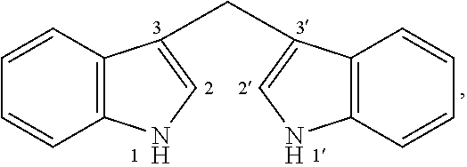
C1=CC2=C(C=C1)NC=C2CC1=CNC2=C1C=CC=C2
